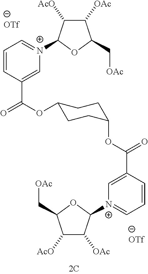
[OTf].C1=CC(C(OC2CCC(OC(=O)C3=C[N+](C4C([OAc])C([AcO])C(C[OAc])O4)=CC=C3)CC2)=O)=C[N+](C2C([AcO])C([OAc])C(C[OAc])O2)=C1.[OTf]
